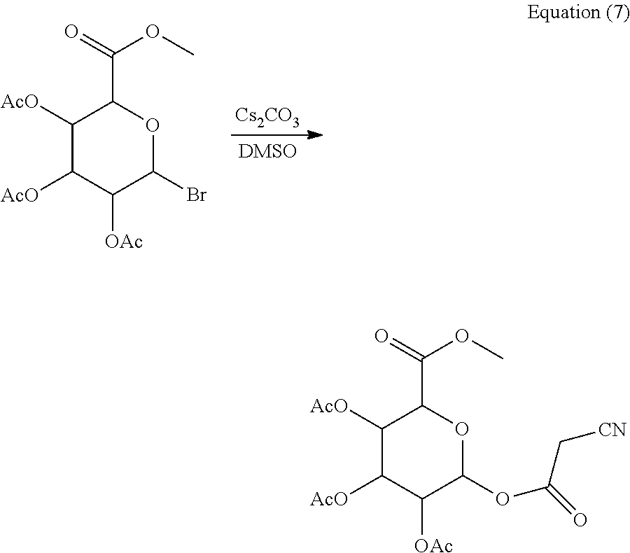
[Cs2CO3].C1([AcO])C([AcO])C([OAc])C(Br)OC1C(OC)=O.C1([AcO])C([AcO])C([OAc])C(OC(=O)C[CN])OC1C(OC)=O
